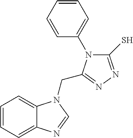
C1=CC=C2C(=C1)N(CC1=NN=C(S)N1C1=CC=CC=C1)C=N2
